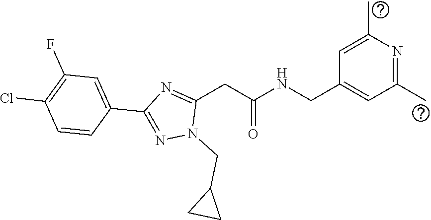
C(NC(CC1=NC(C2=CC(F)=C(Cl)C=C2)=NN1CC1CC1)=O)C1=CC(C)=NC(C)=C1
